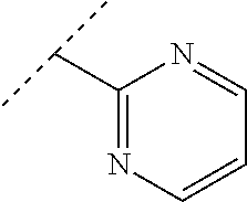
C1(C(C)C)=NC=CC=N1
